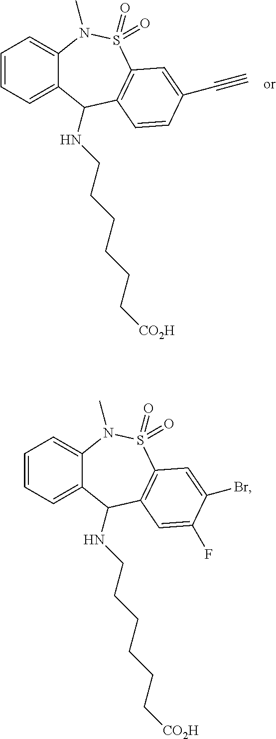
C1=CC=C2C(=C1)N(C)S(=O)(=O)C1=C(C2NCCCCCC[CO2H])C=CC(C#C)=C1.C1=CC=C2C(=C1)N(C)S(=O)(=O)C1=C(C2NCCCCCC[CO2H])C=C(F)C(Br)=C1
